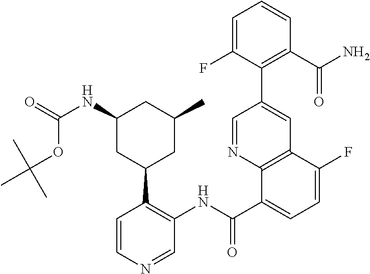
C1(C(NC2=C(C3CC(C)CC(NC(OC(C)(C)C)=O)C3)C=CN=C2)=O)=CC=C(F)C2=C1N=CC(C1=C(C(=O)N)C=CC=C1F)=C2
